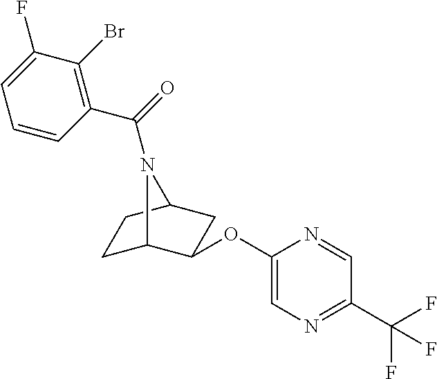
C1C2C(OC3=CN=C(C(F)(F)F)C=N3)CC(C1)N2C(=O)C1=C(Br)C(F)=CC=C1
